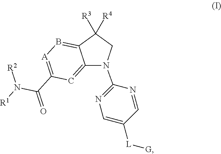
C12=CC(C(=O)N([R1])[R2])=[A]B=C1C([R3])([R4])CN2C1=NC=C([L][G])C=N1
